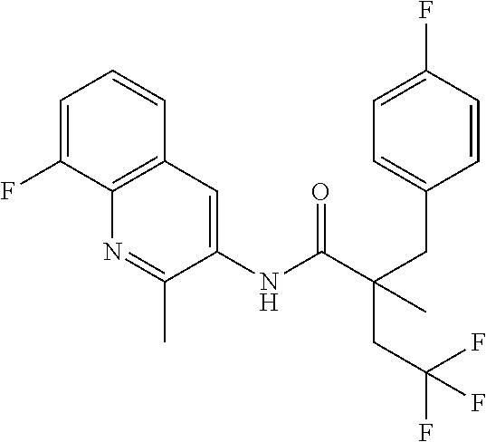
C1=C(F)C2=C(C=C1)C=C(NC(C(CC1=CC=C(F)C=C1)(C)CC(F)(F)F)=O)C(C)=N2
